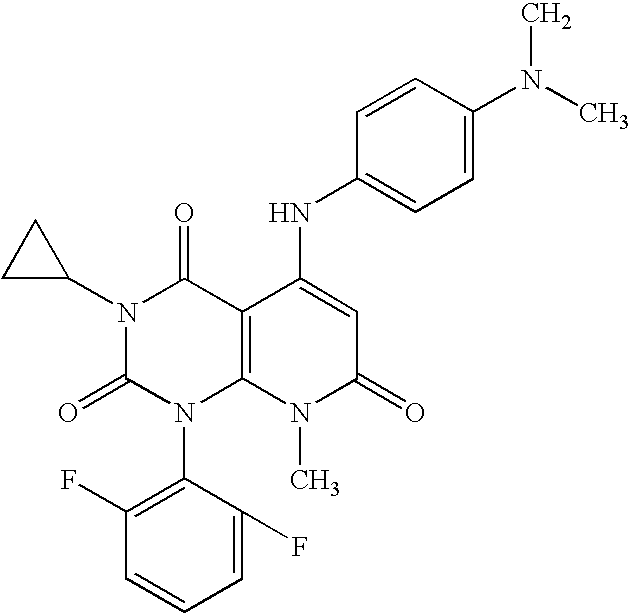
N1(C2CC2)C(=O)N(C2=C(F)C=CC=C2F)C2=C(C1=O)C(NC1=CC=C(N(C)C)C=C1)=CC(=O)N2C
